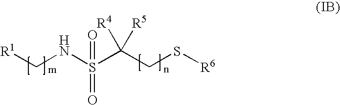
C(NS(C(CS[R6])([R4])[R5])(=O)=O)[R1]
